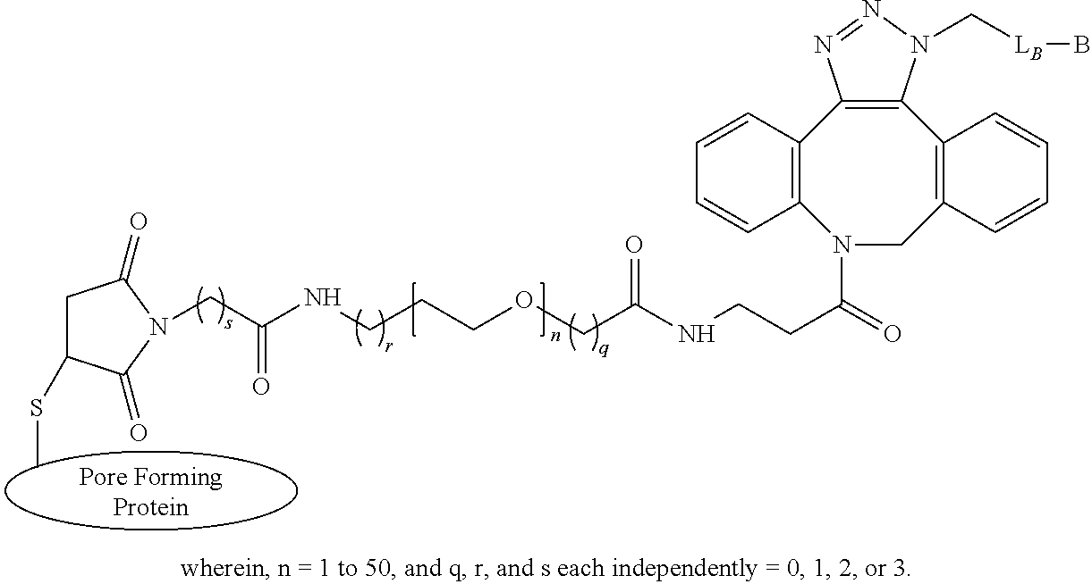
C1C(SC)C(=O)N(CC(NCCCOCC(NCCC(=O)N2CC3=C(C4=C(C5=C2C=CC=C5)N=NN4C[LB]B)C=CC=C3)=O)=O)C1=O
